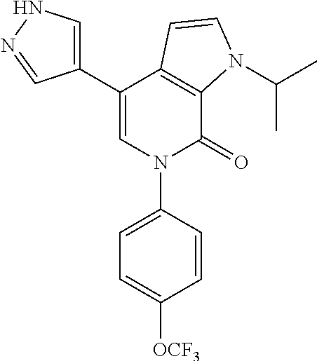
C1(C2=CNN=C2)=CN(C2=CC=C([OCF3])C=C2)C(=O)C2=C1C=CN2C(C)C
